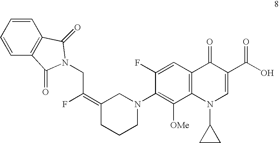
C(C(F)=C1CCCN(C2=C([OMe])C3=C(C=C2F)C(=O)C(C(O)=O)=CN3C2CC2)C1)N1C(=O)C2=C(C=CC=C2)C1=O
